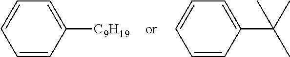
C1=CC([C9H19])=CC=C1.C1=CC(C(C)(C)C)=CC=C1
